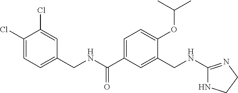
C1(CNC(C2=CC=C(OC(C)C)C(CNC3=NCCN3)=C2)=O)=CC=C(Cl)C(Cl)=C1
